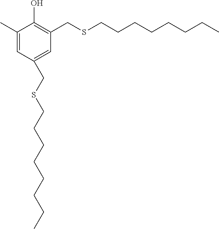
C1(C)=CC(CSCCCCCCCC)=CC(CSCCCCCCCC)=C1O
